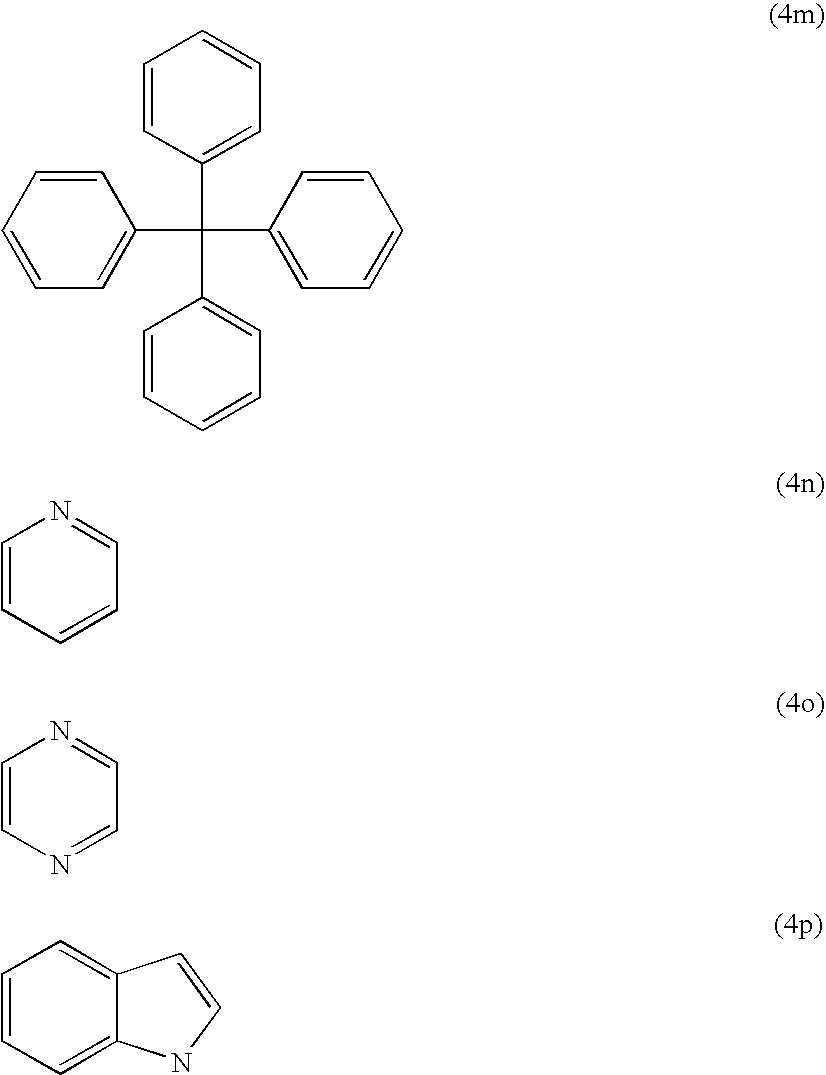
C1=CC(C(C2=CC=CC=C2)(C2=CC=CC=C2)C2=CC=CC=C2)=CC=C1.C1=CC=CC=N1.C1=CN=CC=N1.C1=CC=C2C(=C1)C=CN2
